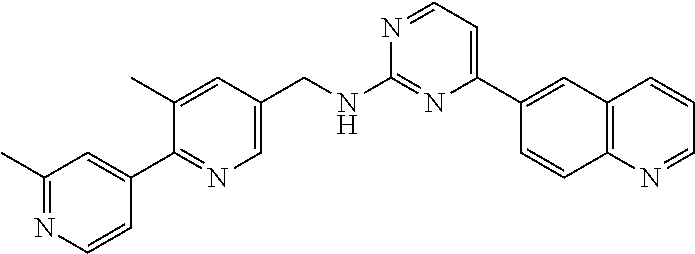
N1=CC=C(C2=CC3=C(C=C2)N=CC=C3)N=C1NCC1=CN=C(C2=CC(C)=NC=C2)C(C)=C1
